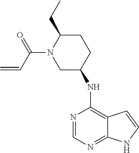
N(C1=C2C(=NC=N1)NC=C2)C1CCC(CC)N(C(=O)C=C)C1
